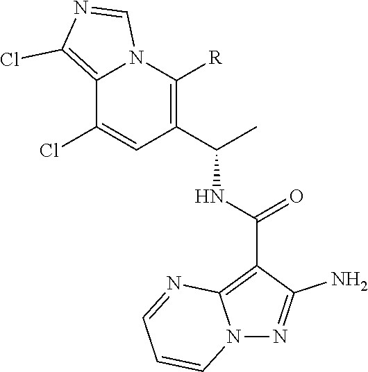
C12=C(Cl)N=CN1C([R])=C(C(C)NC(=O)C1=C3N(N=C1N)C=CC=N3)C=C2Cl
